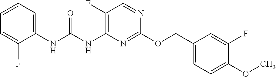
C1(OCC2=CC=C(OC)C(F)=C2)=NC(NC(NC2=CC=CC=C2F)=O)=C(F)C=N1
